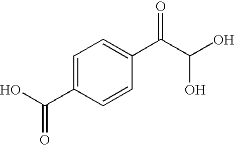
C1=C(C(O)=O)C=CC(C(C(O)O)=O)=C1
